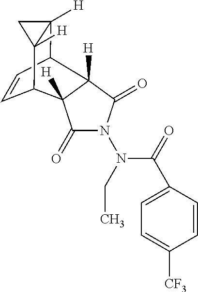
C1C2([H])C3C=CC(C12[H])C1([H])C(=O)N(N(C(=O)C2=CC=C([CF3])C=C2)CC)C(=O)C31[H]
